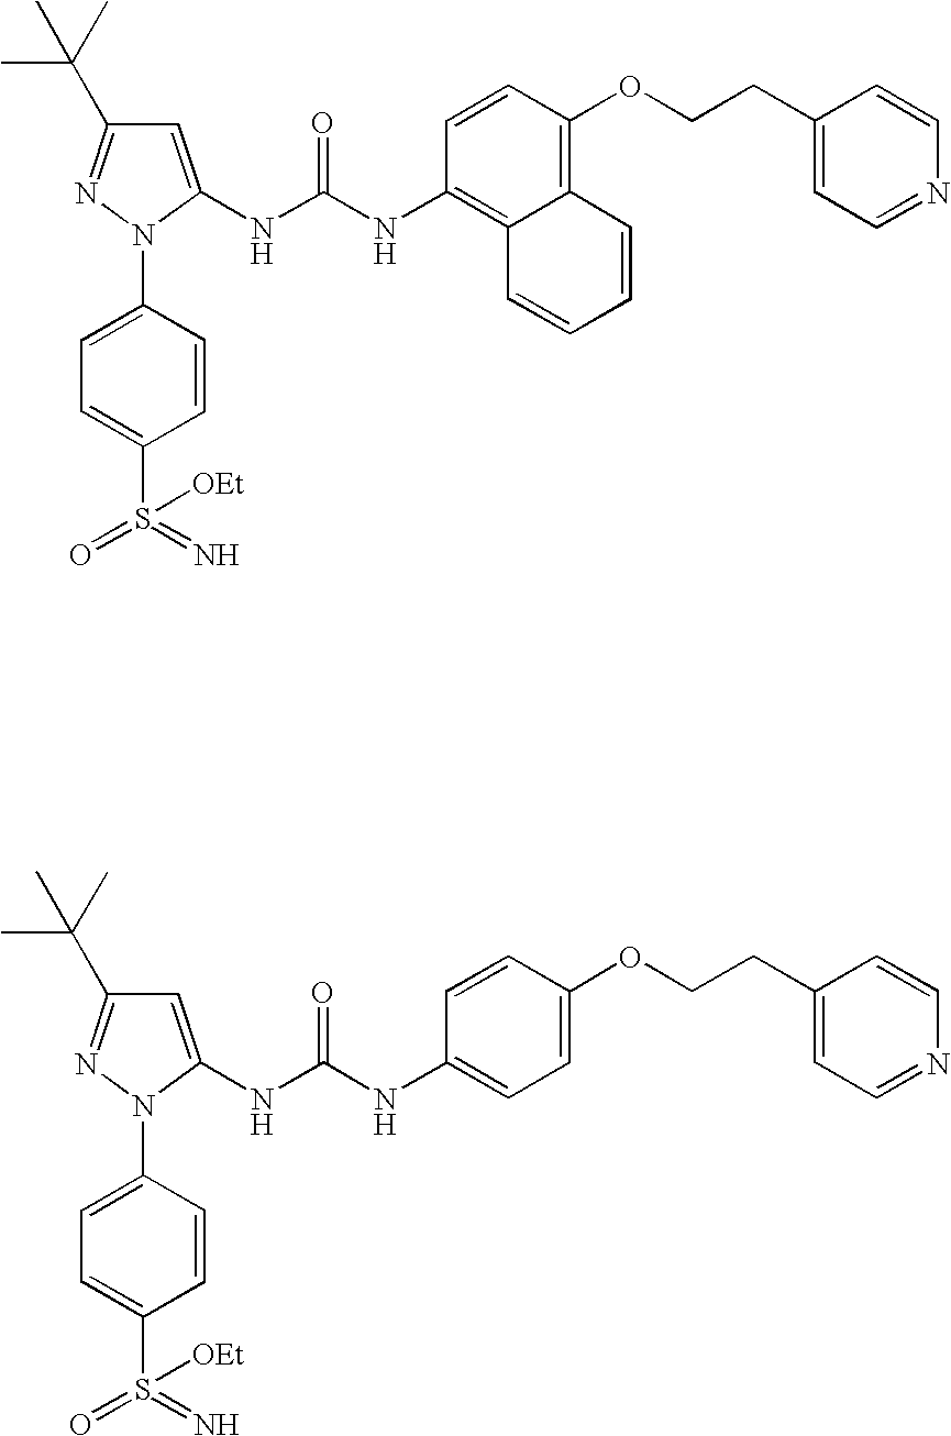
C1=C(NC(NC2=C3C(=C(OCCC4=CC=NC=C4)C=C2)C=CC=C3)=O)N(C2=CC=C(S(=N)(=O)[OEt])C=C2)N=C1C(C)(C)C.C1=C(NC(NC2=CC=C(OCCC3=CC=NC=C3)C=C2)=O)N(C2=CC=C(S(=N)(=O)[OEt])C=C2)N=C1C(C)(C)C
